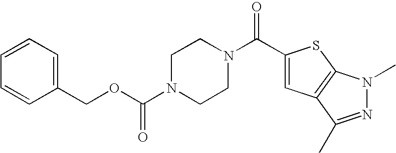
C(OC(N1CCN(C(C2=CC3=C(S2)N(C)N=C3C)=O)CC1)=O)C1=CC=CC=C1
